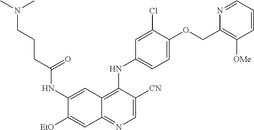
C1=C([CN])C(NC2=CC=C(OCC3=C([OMe])C=CC=N3)C(Cl)=C2)=C2C(=N1)C=C([EtO])C(NC(CCCN(C)C)=O)=C2
